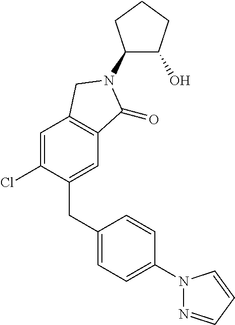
C1(CC2=CC=C(N3N=CC=C3)C=C2)=CC2=C(C=C1Cl)CN(C1C(O)CCC1)C2=O
